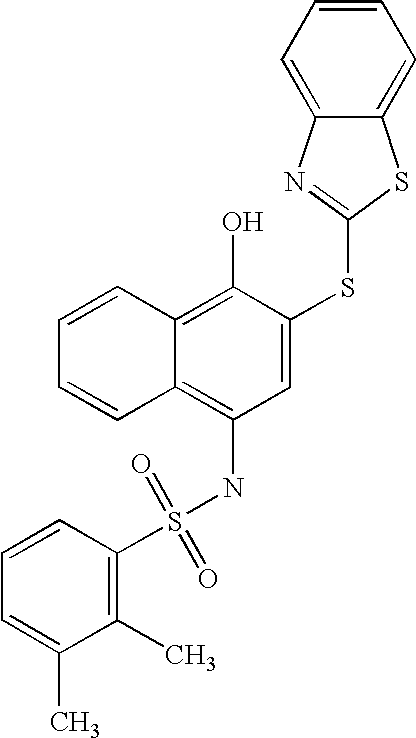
C1=CC=CC2=C(O)C(SC3=NC4=CC=CC=C4S3)=CC(NS(C3=C(C)C(C)=CC=C3)(=O)=O)=C12
